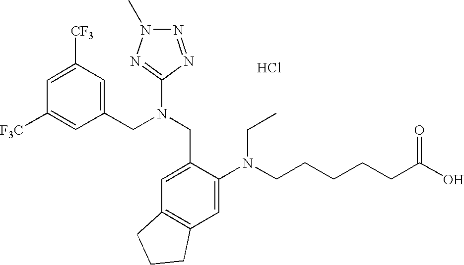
C1=C([CF3])C=C(CN(CC2=CC3=C(C=C2N(CCCCCC(O)=O)CC)CCC3)C2=NN(C)N=N2)C=C1[F3C].Cl
